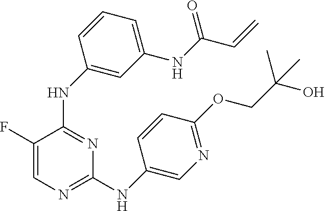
C1=C(F)C(NC2=CC(NC(=O)C=C)=CC=C2)=NC(NC2=CN=C(OCC(O)(C)C)C=C2)=N1
